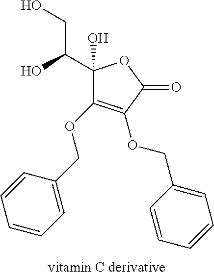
C1(C(O)CO)(O)C(OCC2=CC=CC=C2)=C(OCC2=CC=CC=C2)C(=O)O1
